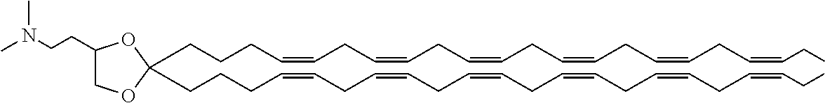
C(C=CCC=CCC=CCC=CCC=CCC=CCC)CCC1(CCCC=CCC=CCC=CCC=CCC=CCC=CCC)OC(CCN(C)C)CO1
